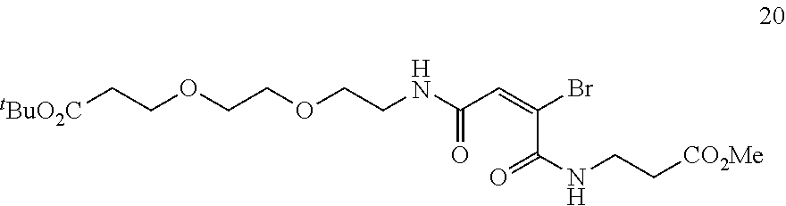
[tBuO2C]CCOCCOCCNC(C=C(Br)C(NCC[CO2Me])=O)=O
